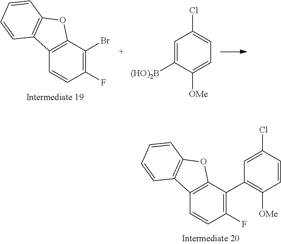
C1(F)=C(C2=C([OMe])C=CC(Cl)=C2)C2=C(C=C1)C1=C(O2)C=CC=C1.C1(F)=C(Br)C2=C(C=C1)C1=C(O2)C=CC=C1.C1=C([(HO)2B])C([OMe])=CC=C1Cl
